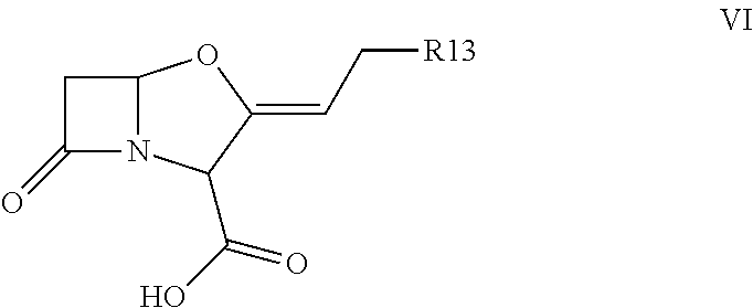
C1(=O)N2C(C1)OC(=CC[R13])C2C(=O)O
